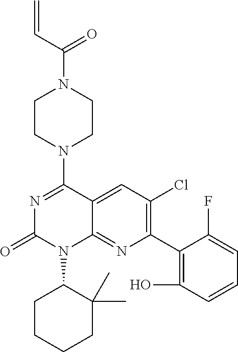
C=CC(N1CCN(C2=NC(=O)N(C3CCCCC3(C)C)C3=NC(C4=C(O)C=CC=C4F)=C(Cl)C=C23)CC1)=O
